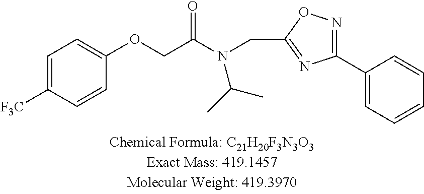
O(CC(N(CC1=NC(C2=CC=CC=C2)=NO1)C(C)C)=O)C1=CC=C([F3C])C=C1
